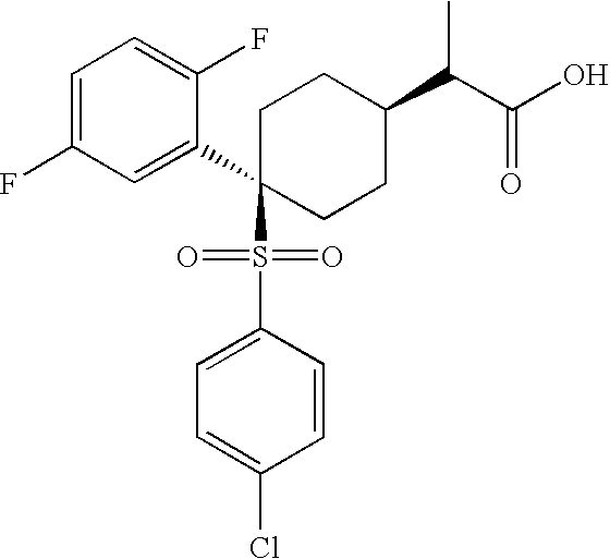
C1=C(F)C=C(C2(S(=O)(=O)C3=CC=C(Cl)C=C3)CCC(C(C(O)=O)C)CC2)C(F)=C1
